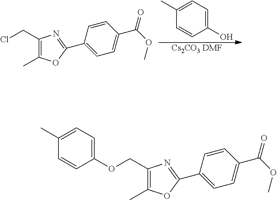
C1(OCC2=C(C)OC(C3=CC=C(C(OC)=O)C=C3)=N2)=CC=C(C)C=C1.C1(CCl)=C(C)OC(C2=CC=C(C(OC)=O)C=C2)=N1.C1(C)=CC=C(O)C=C1.[Cs2CO3 DMF]
